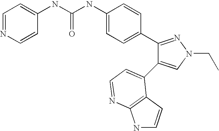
C(NC1=CC=C(C2=NN(CC)C=C2C2=CC=NC3=C2C=CN3)C=C1)(=O)NC1=CC=NC=C1
